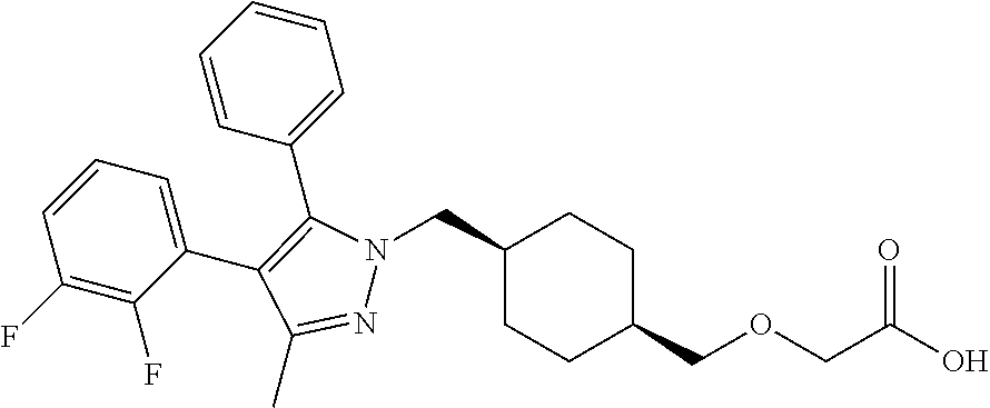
C1(CN2N=C(C)C(C3=CC=CC(F)=C3F)=C2C2=CC=CC=C2)CCC(COCC(O)=O)CC1
